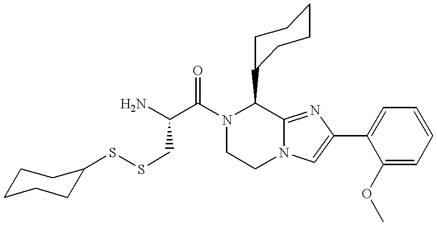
NC(C(N1C(C2CCCCC2)C2=NC(C3=CC=CC=C3OC)=CN2CC1)=O)CSSC1CCCCC1
